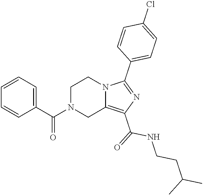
C1N(C(C2=CC=CC=C2)=O)CC2=C(C(=O)NCCC(C)C)N=C(C3=CC=C(Cl)C=C3)N2C1
